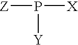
[Z]P([X])[Y]
